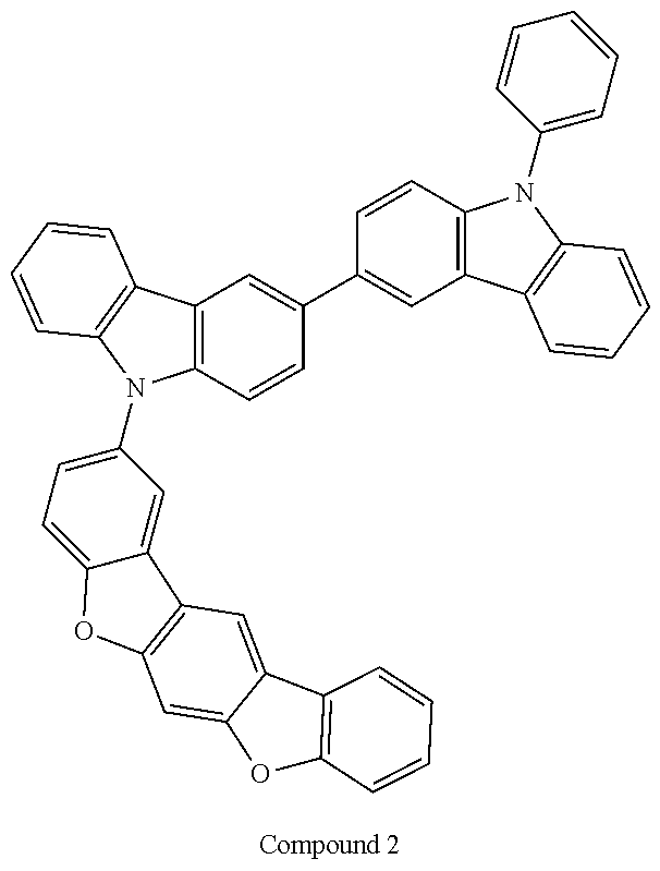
C12=C(C=CC(C3=CC4=C(C=C3)N(C3=CC=CC=C3)C3=C4C=CC=C3)=C1)N(C1=CC=C3C(=C1)C1=C(O3)C=C3C(=C1)C1=C(O3)C=CC=C1)C1=C2C=CC=C1
